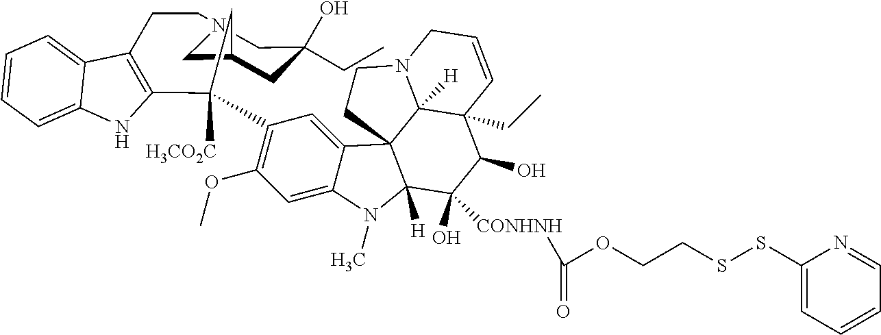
C12=C(CCN3CC(CC(CC)(O)C3)C(C)C1(C1=C(OC)C=C3C(=C1)C14C([H])(N3C)C(O)([CONHNH]C(OCCSSC3=CC=CC=N3)=O)C(O)C3(CC)C1([H])N(CC=C3)CC4)[H3CO2C])C1=CC=CC=C1N2
